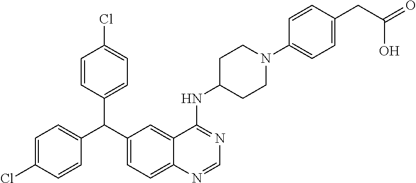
C1=CC(C(C2=CC=C3C(=C2)C(NC2CCN(C4=CC=C(CC(=O)O)C=C4)CC2)=NC=N3)C2=CC=C(Cl)C=C2)=CC=C1Cl
